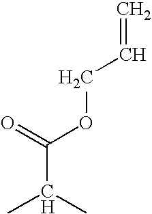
CC(C)C(OCC=C)=O
